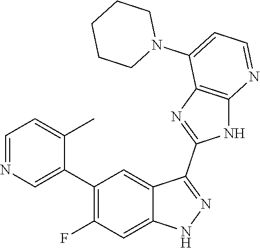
C1=NC=C(C2=C(F)C=C3C(=C2)C(C2=NC4=C(N2)N=CC=C4N2CCCCC2)=NN3)C(C)=C1
